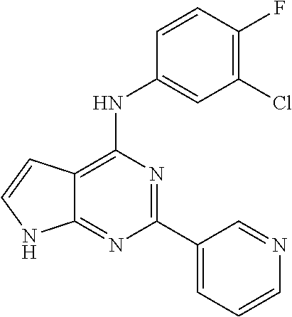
C12=NC(C3=CC=CN=C3)=NC(NC3=CC(Cl)=C(F)C=C3)=C1C=CN2
